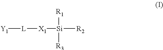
[Y1][L][X1][Si]([R2])([R1])[R3]
